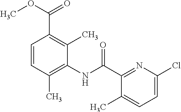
C1=CC(C)=C(NC(C2=NC(Cl)=CC=C2C)=O)C(C)=C1C(OC)=O
